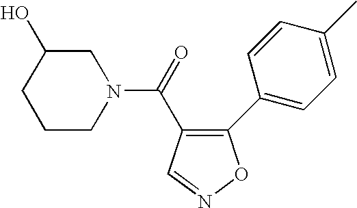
C1(C2=CC=C(C)C=C2)=C(C(=O)N2CC(O)CCC2)C=NO1
